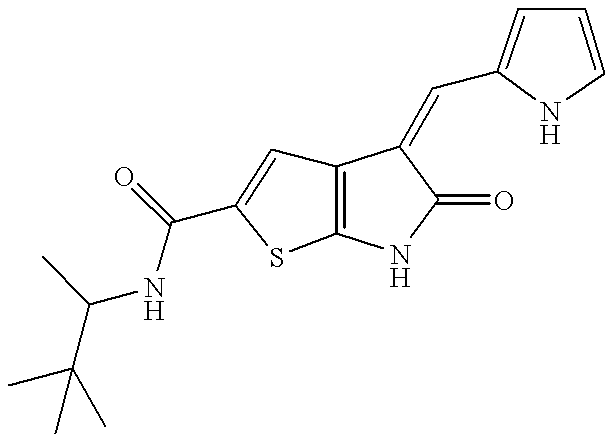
C12=C(NC(=O)C1=CC1=CC=CN1)SC(C(NC(C(C)(C)C)C)=O)=C2
